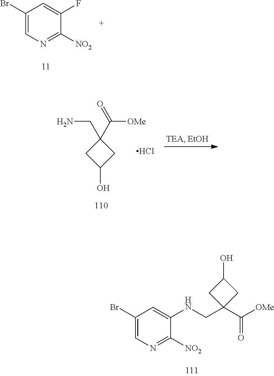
C1(O)CC(CN)(C(=O)[OMe])C1.Cl.C1(Br)=CN=C([NO2])C(NCC2(C([OMe])=O)CC(O)C2)=C1.C1(Br)=CN=C([NO2])C(F)=C1
